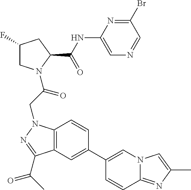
C12=C(N(CC(=O)N3CC(F)CC3C(NC3=CN=CC(Br)=N3)=O)N=C1C(=O)C)C=CC(C1=CN3C(=NC(C)=C3)C=C1)=C2
